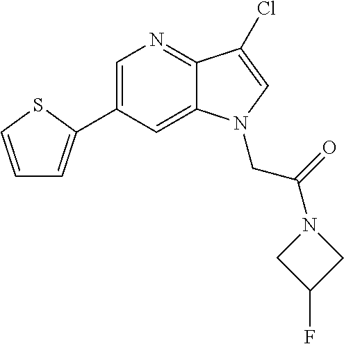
C1=C(C2=CC=CS2)C=C2C(=N1)C(Cl)=CN2CC(N1CC(F)C1)=O
